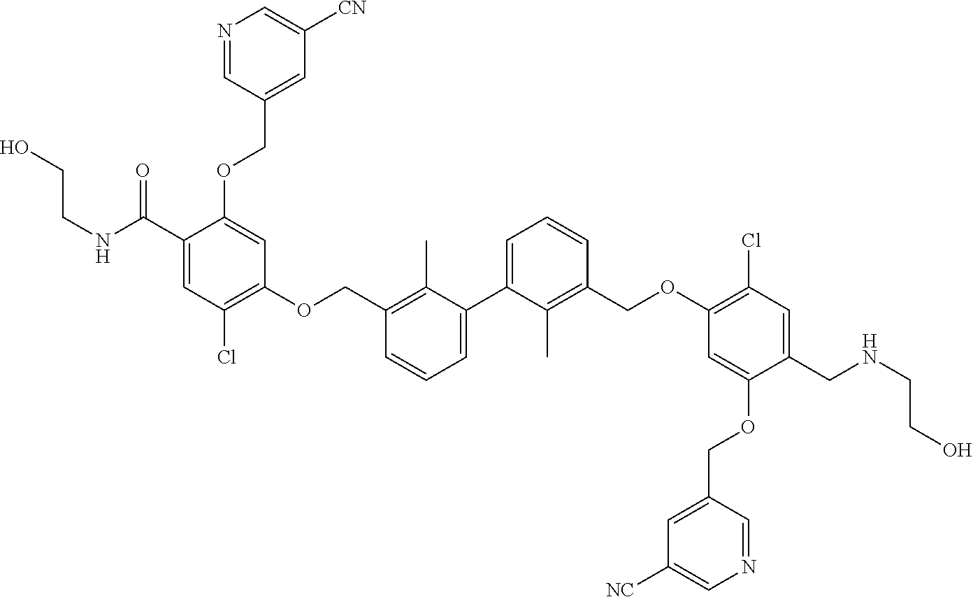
C1=C(C2=CC=CC(COC3=C(Cl)C=C(C(NCCO)=O)C(OCC4=CC([CN])=CN=C4)=C3)=C2C)C(C)=C(COC2=C(Cl)C=C(CNCCO)C(OCC3=CC([NC])=CN=C3)=C2)C=C1
